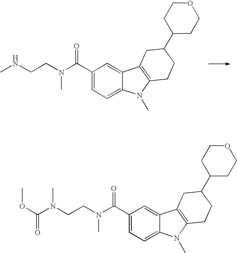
C1(C(N(CCNC)C)=O)=CC=C2C(=C1)C1=C(N2C)CCC(C2CCOCC2)C1.C1(C(N(CCN(C(OC)=O)C)C)=O)=CC=C2C(=C1)C1=C(N2C)CCC(C2CCOCC2)C1
